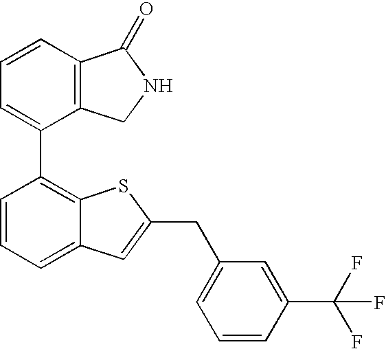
C1=C(C2=C3C(=CC=C2)C=C(CC2=CC=CC(C(F)(F)F)=C2)S3)C2=C(C=C1)C(=O)NC2
